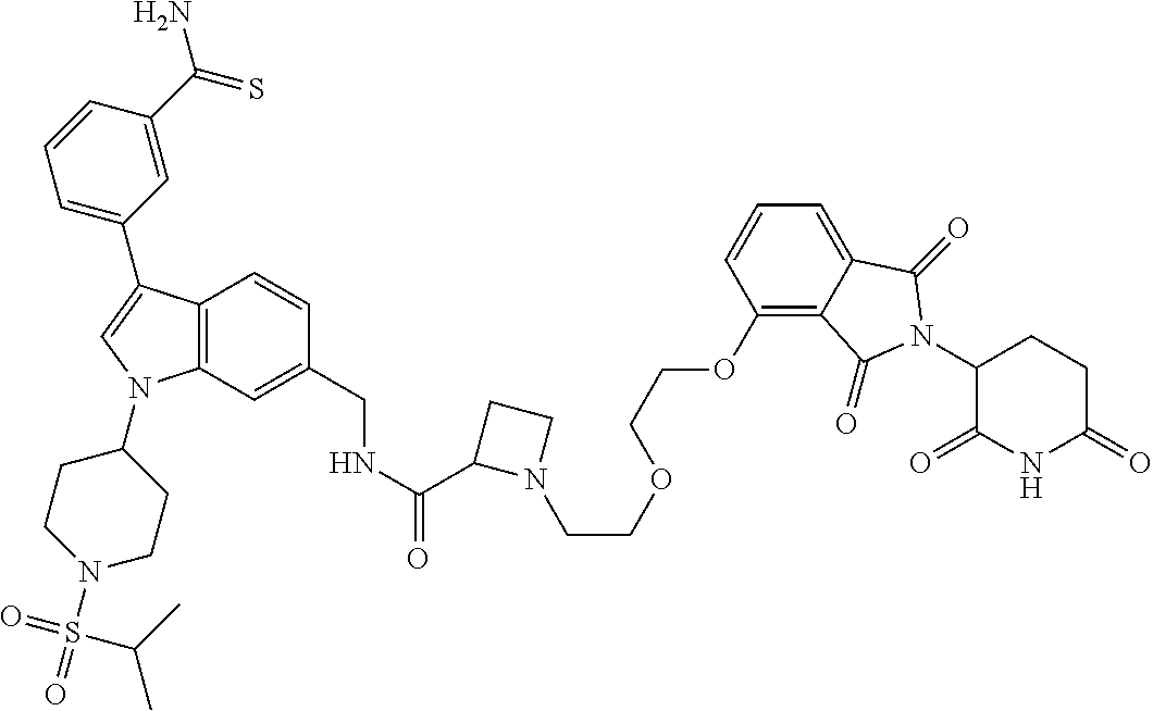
C12=C(C=C(CNC(=O)C3N(CCOCCOC4=C5C(=CC=C4)C(=O)N(C4C(=O)NC(=O)CC4)C5=O)CC3)C=C1)N(C1CCN(S(=O)(=O)C(C)C)CC1)C=C2C1=CC=CC(C(=S)N)=C1
